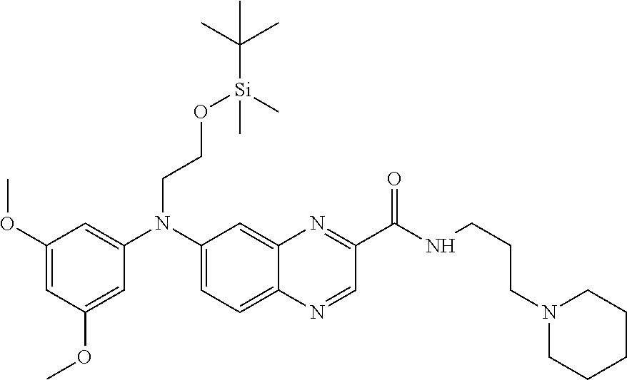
C1(OC)=CC(OC)=CC(N(C2=CC=C3C(=C2)N=C(C(=O)NCCCN2CCCCC2)C=N3)CCO[Si](C(C)(C)C)(C)C)=C1
